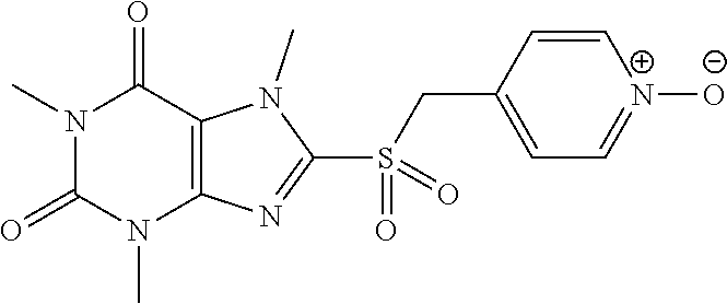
N1(C)C(=O)N(C)C2=C(C1=O)N(C)C(S(=O)(CC1=CC=[N+]([O-])C=C1)=O)=N2
